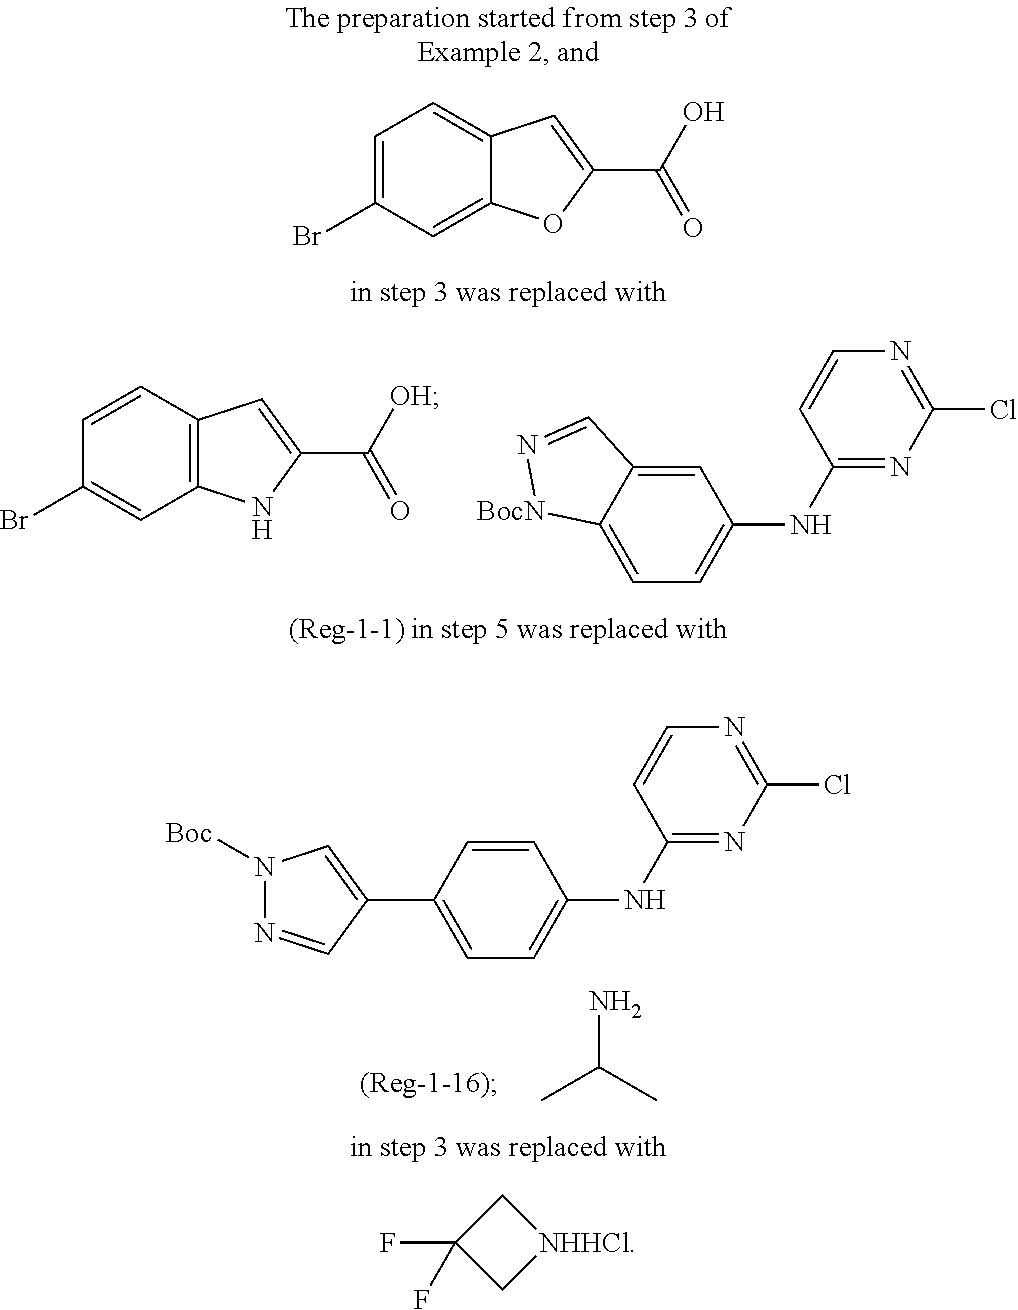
C12=C(C=CC(Br)=C1)C=C(C([OH])=O)N2.C1=C2C(=CC=C1NC1=NC(Cl)=NC=C1)[BocN]N=C2.NC(C)C.C12=CC(Br)=CC=C1C=C(C(O)=O)O2.C1C(F)(F)C[NHHCl]1.C1=CC(C2=CN([Boc])N=C2)=CC=C1NC1=NC(Cl)=NC=C1
